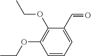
C1=CC=C(C=O)C(OCC)=C1OCC
